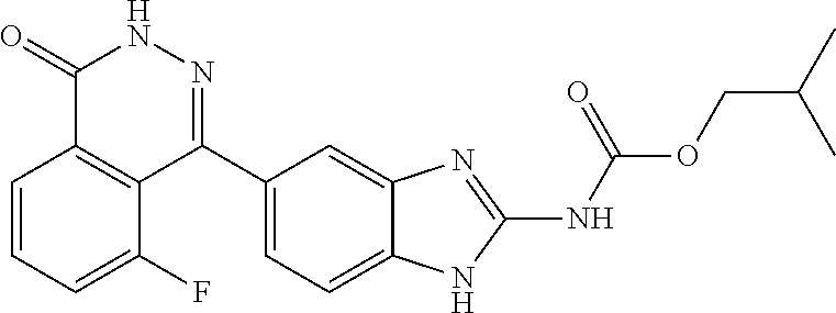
O(C(=O)NC1=NC2=CC(C3=NNC(=O)C4=C3C(F)=CC=C4)=CC=C2N1)CC(C)C
